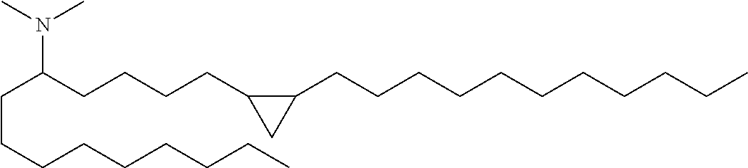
C(C(CCCCC1CC1CCCCCCCCCCC)N(C)C)CCCCCCCC
